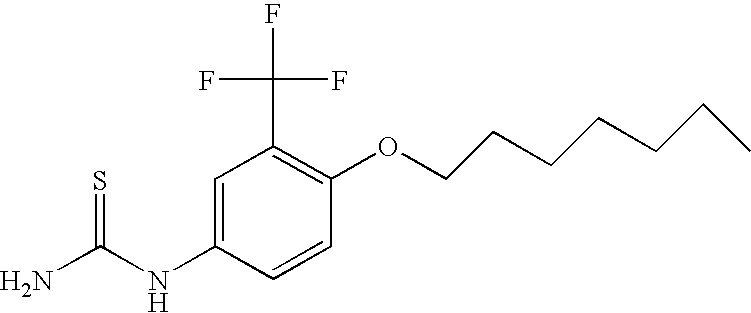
NC(NC1=CC(C(F)(F)F)=C(OCCCCCCC)C=C1)=S
